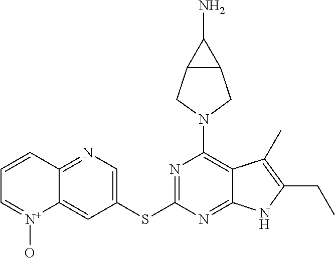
C1(SC2=NC(N3CC4C(C3)C4N)=C3C(=N2)NC(CC)=C3C)=CN=C2C(=C1)[N+](O)=CC=C2
